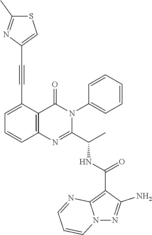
C12=C(N=C(C(C)NC(C3=C4N(N=C3N)C=CC=N4)=O)N(C3=CC=CC=C3)C1=O)C=CC=C2C#CC1=CSC(C)=N1
